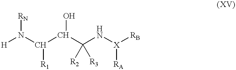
N(C(C(C(N[X]([RB])[RA])([R3])[R2])O)[R1])([H])[RN]
